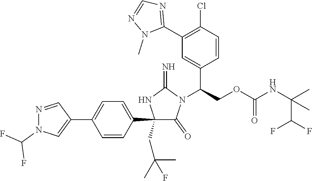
C1(C2=CC=C(C3=CN(C(F)F)N=C3)C=C2)(CC(C)(F)C)C(=O)N(C(COC(NC(C)(C(F)F)C)=O)C2=CC(C3=NC=NN3C)=C(Cl)C=C2)C(=N)N1
